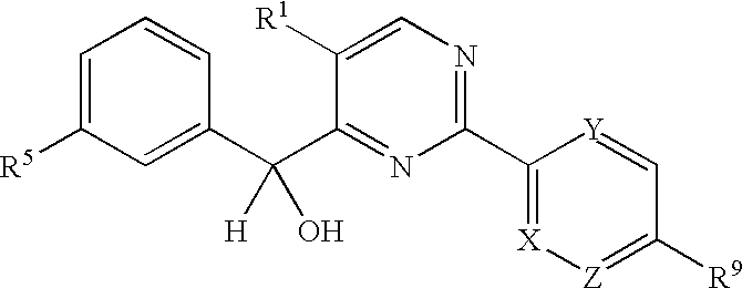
C1(C2=NC=C([R1])C(C(C3=CC([R5])=CC=C3)(O)[H])=N2)=[X][Z]=C([R9])C=[Y]1
